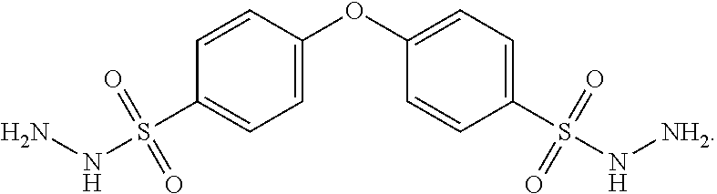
C1=C(S(=O)(N[NH2])=O)C=CC(OC2=CC=C(S(NN)(=O)=O)C=C2)=C1
